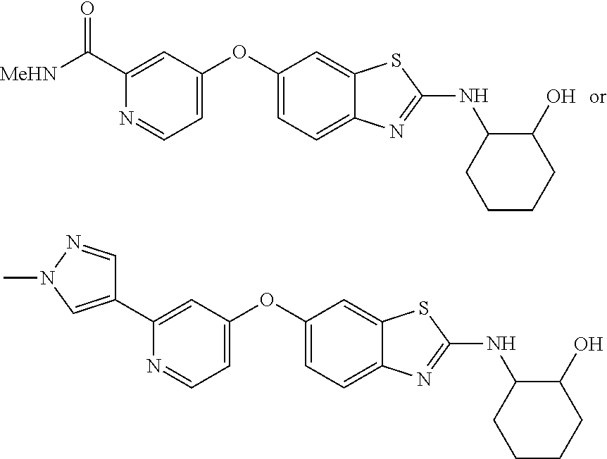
C1(OC2=CC=NC(C([MeHN])=O)=C2)=CC=C2C(=C1)SC(NC1CCCCC1O)=N2.C1(OC2=CC=NC(C3=CN(C)N=C3)=C2)=CC=C2C(=C1)SC(NC1CCCCC1O)=N2
